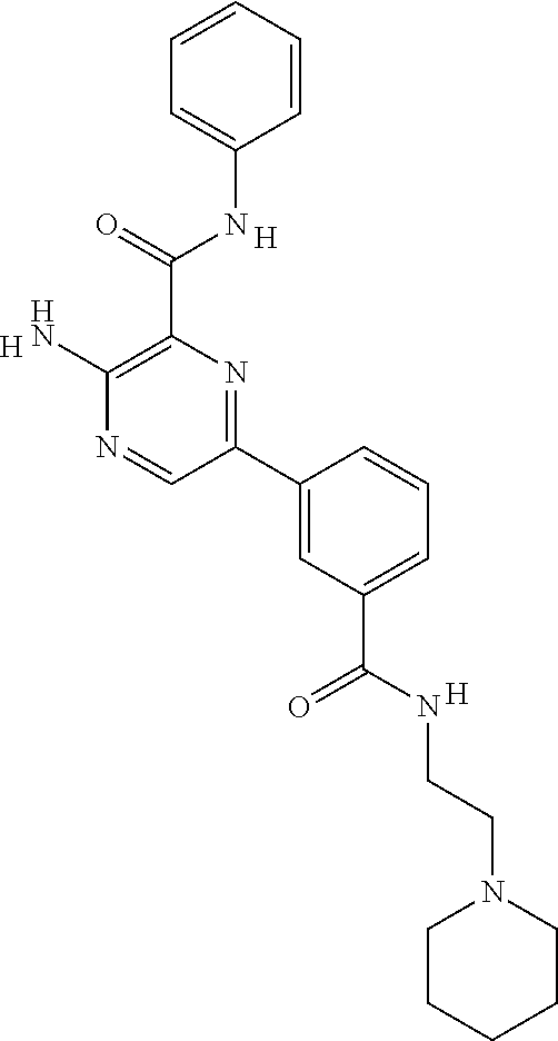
C1=CC=CC=C1NC(C1=C(N)N=CC(C2=CC(C(NCCN3CCCCC3)=O)=CC=C2)=N1)=O.[H].[H].[H]
